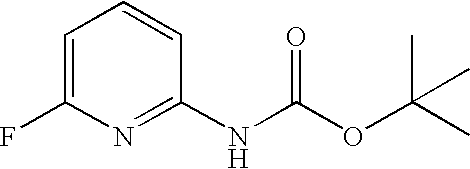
C1=C(F)N=C(NC(OC(C)(C)C)=O)C=C1
